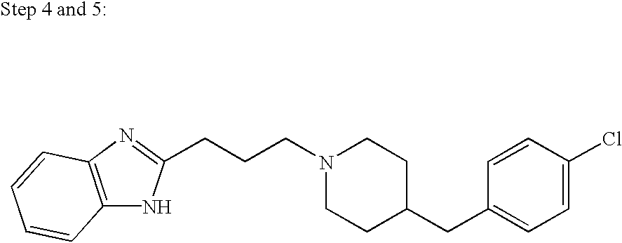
N1=C(CCCN2CCC(CC3=CC=C(Cl)C=C3)CC2)NC2=C1C=CC=C2
